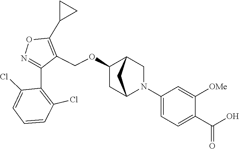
N1=C(C2=C(Cl)C=CC=C2Cl)C(COC2CC3N(C4=CC=C(C(O)=O)C([OMe])=C4)CC2C3)=C(C2CC2)O1
